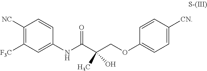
C1(NC(C(COC2=CC=C([CN])C=C2)(C)O)=O)=CC([F3C])=C([NC])C=C1
